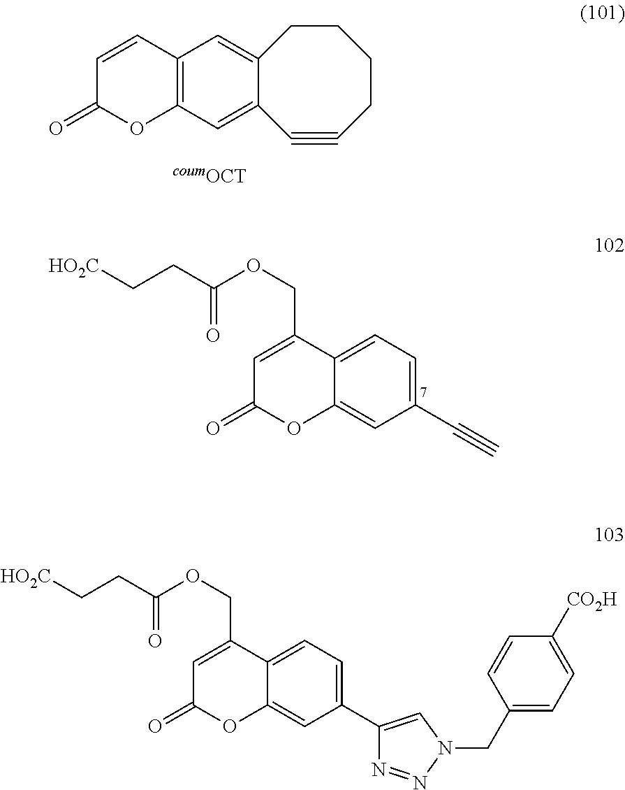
[HO2C]CCC(OCC1=CC(=O)OC2=CC(C#C)=CC=C12)=O.[HO2C]CCC(OCC1=CC(=O)OC2=CC(C3=CN(CC4=CC=C([CO2H])C=C4)N=N3)=CC=C12)=O.C12=CC3=C(C=C1C#CCCCC2)OC(=O)C=C3
